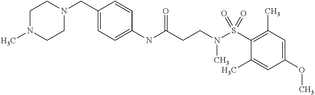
C1(NC(CCN(S(C2=C(C)C=C(OC)C=C2C)(=O)=O)C)=O)=CC=C(CN2CCN(C)CC2)C=C1
